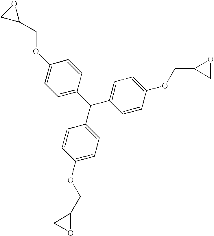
C(C1CO1)OC1=CC=C(C(C2=CC=C(OCC3OC3)C=C2)C2=CC=C(OCC3CO3)C=C2)C=C1
